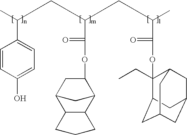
C1=CC(O)=CC=C1C(C)CC(C(=O)OC1CC2CC1C1C2CCC1)CC(C)C(=O)OC1(CC)C2CC3CC(CC1C3)C2
